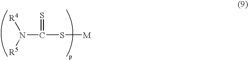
[R4]N([R5])C(S[M])=S
